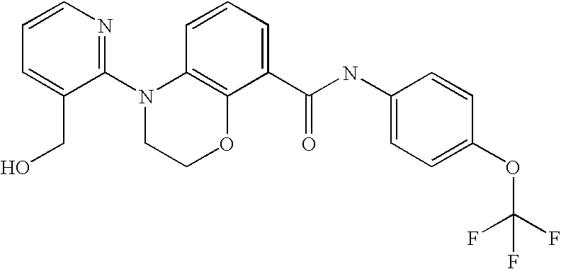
C1(N2CCOC3=C2C=CC=C3C(NC2=CC=C(OC(F)(F)F)C=C2)=O)=NC=CC=C1CO
